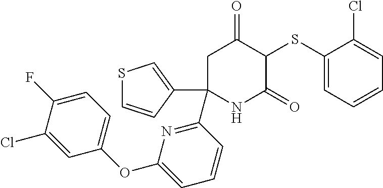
C1(SC2C(=O)CC(C3=NC(OC4=CC=C(F)C(Cl)=C4)=CC=C3)(C3=CSC=C3)NC2=O)=CC=CC=C1Cl
